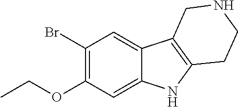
C1(Br)=C(OCC)C=C2C(=C1)C1=C(N2)CCNC1
